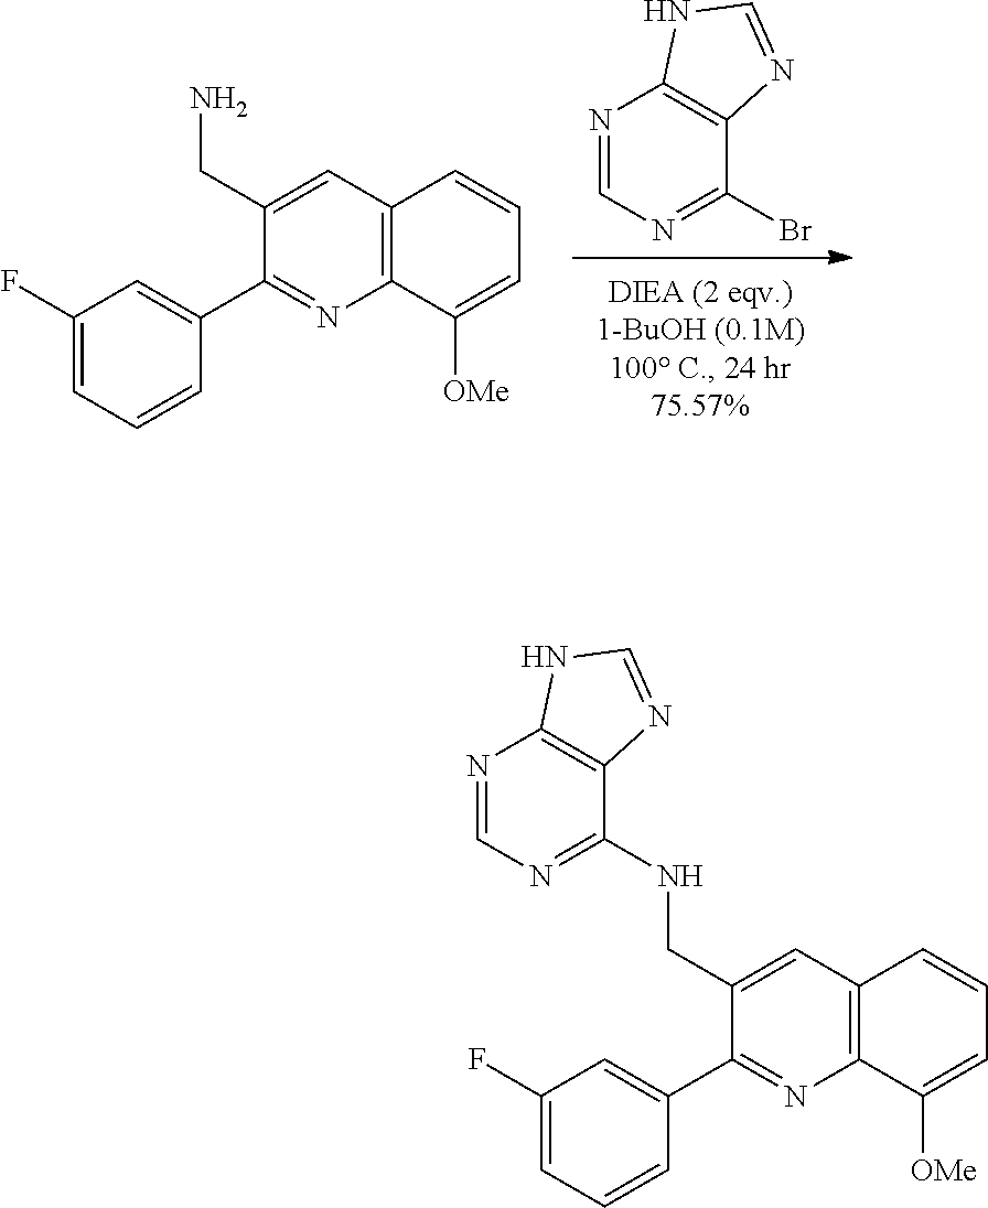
N1=CN=C(Br)C2=C1NC=N2.C12=C(C=CC=C1[OMe])C=C(CN)C(C1=CC(F)=CC=C1)=N2.C12=C(C=CC=C1[OMe])C=C(CNC1=NC=NC3=C1N=CN3)C(C1=CC(F)=CC=C1)=N2
